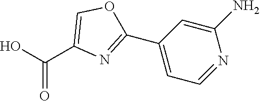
OC(C1=COC(C2=CC=NC(N)=C2)=N1)=O
